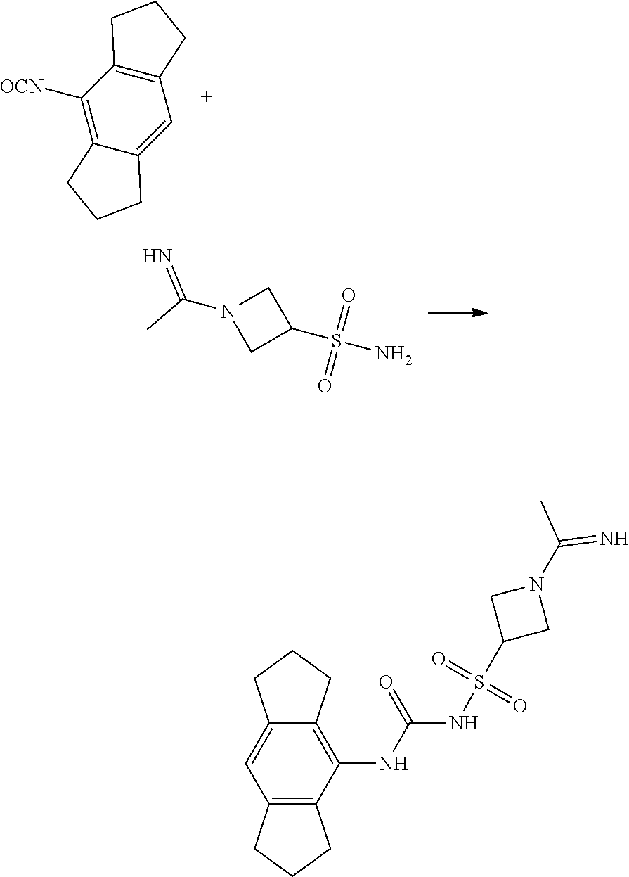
C1([OCN])=C2C(=CC3=C1CCC3)CCC2.C1N(C(=N)C)CC1S(N)(=O)=O.C12=C(NC(=O)NS(C3CN(C(=N)C)C3)(=O)=O)C3=C(C=C1CCC2)CCC3
